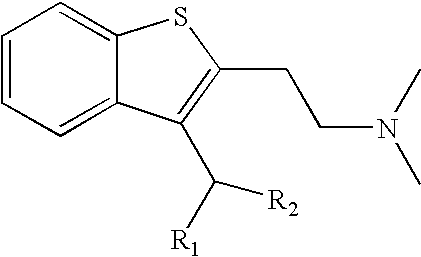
C1=CC=C2C(=C1)SC(CCN(C)C)=C2C([R1])[R2]
